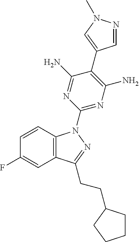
C1=CC2=C(C=C1F)C(CCC1CCCC1)=NN2C1=NC(N)=C(C2=CN(C)N=C2)C(N)=N1
